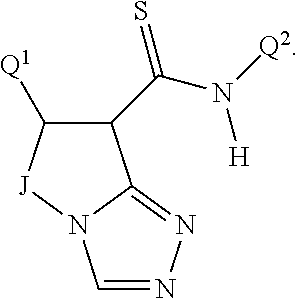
C1(C(N([Q2])[H])=S)C([Q1])[J]N2C1=NN=C2
